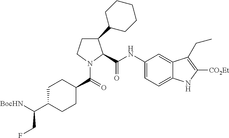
C1CN(C(=O)C2CCC(C([BocHN])CF)CC2)C(C(NC2=CC=C3C(=C2)C(CC)=C([CO2Et])N3)=O)C1C1CCCCC1
